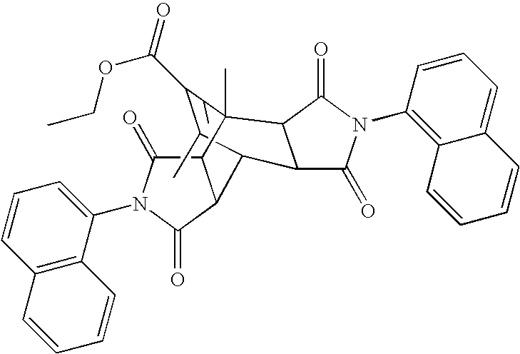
C1(=O)N(C2=CC=CC3=C2C=CC=C3)C(=O)C2C3C4C(=O)N(C5=C6C(=CC=C5)C=CC=C6)C(=O)C4C(C)(C12)C(C(=O)OCC)C3C
